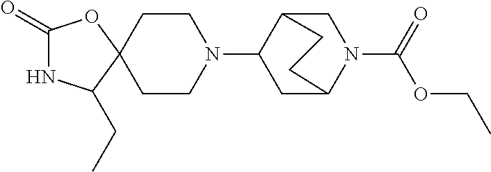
C1(=O)NC(CC)C2(O1)CCN(C1CC3N(C(OCC)=O)CC1CC3)CC2
